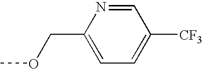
C1(COC)=CC=C([CF3])C=N1
